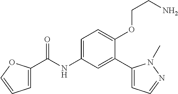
C1=C(C(=O)NC2=CC=C(OCCN)C(C3=CC=NN3C)=C2)OC=C1
